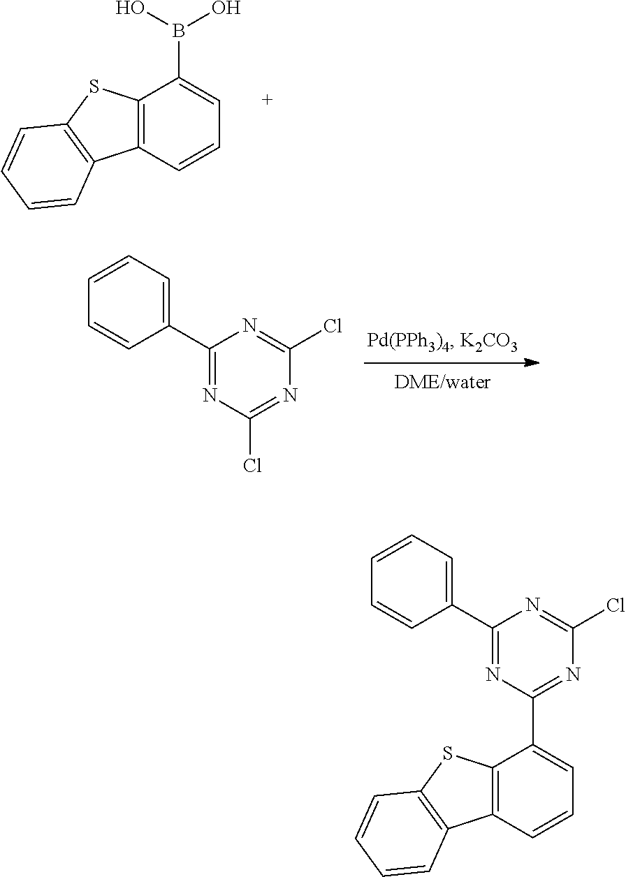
C1(C2=CC=CC=C2)=NC(Cl)=NC(Cl)=N1.B(C1=CC=CC2=C1SC1=C2C=CC=C1)(O)O.C1(C2=CC=CC=C2)=NC(C2=CC=CC3=C2SC2=C3C=CC=C2)=NC(Cl)=N1
